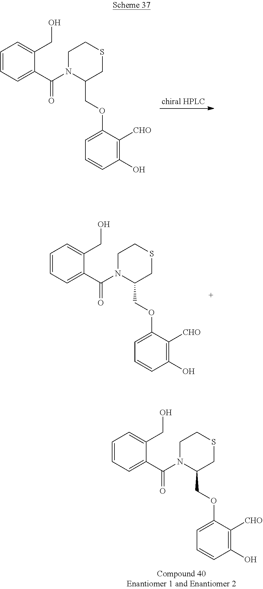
S1CCN(C(C2=CC=CC=C2CO)=O)C(COC2=CC=CC(O)=C2[CHO])C1.S1CCN(C(C2=CC=CC=C2CO)=O)C(COC2=CC=CC(O)=C2[CHO])C1.S1CCN(C(C2=CC=CC=C2CO)=O)C(COC2=CC=CC(O)=C2[CHO])C1
